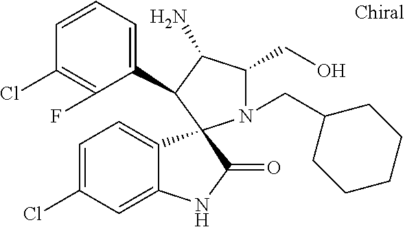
C1(Cl)=C(F)C(C2C(N)C(CO)N(CC3CCCCC3)C23C2=CC=C(Cl)C=C2NC3=O)=CC=C1
